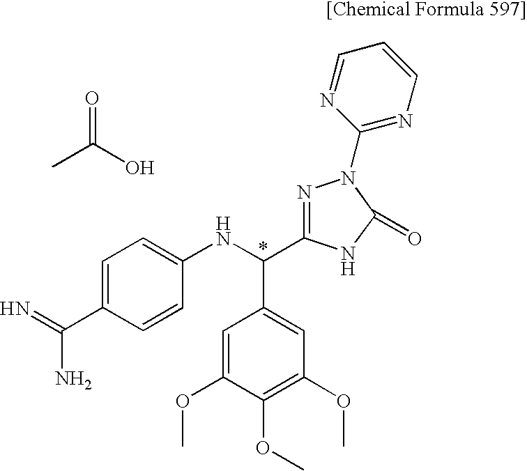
C1=C(C(=N)N)C=CC(NC(C2=CC(OC)=C(OC)C(OC)=C2)C2=NN(C3=NC=CC=N3)C(=O)N2)=C1.C(O)(=O)C
